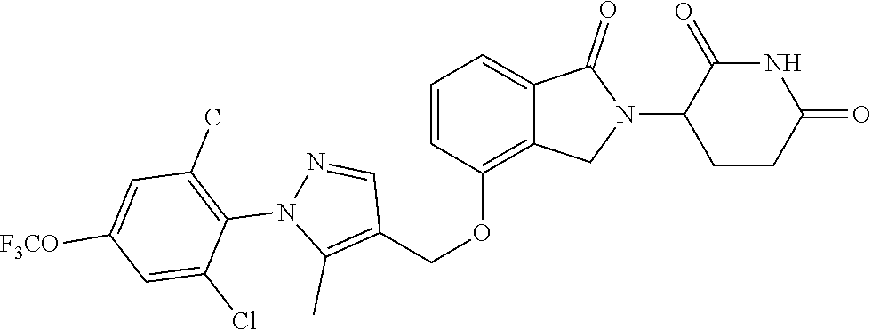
C1(OCC2=C(C)N(C3=C(C)C=C([F3CO])C=C3Cl)N=C2)=C2C(=CC=C1)C(=O)N(C1CCC(=O)NC1=O)C2
